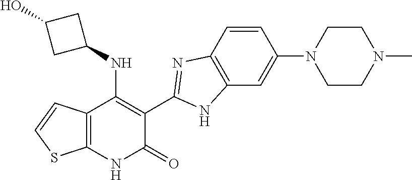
C1=CC2=C(C=C1N1CCN(C)CC1)NC(C1=C(NC3CC(O)C3)C3=C(NC1=O)SC=C3)=N2
